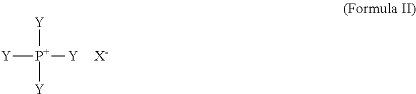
[Y][P+]([Y])([Y])[Y].[X-]
